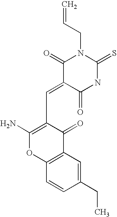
C=CCN1C(=O)C(=CC2=C(N)OC3=C(C2=O)C=C(CC)C=C3)C(=O)NC1=S
